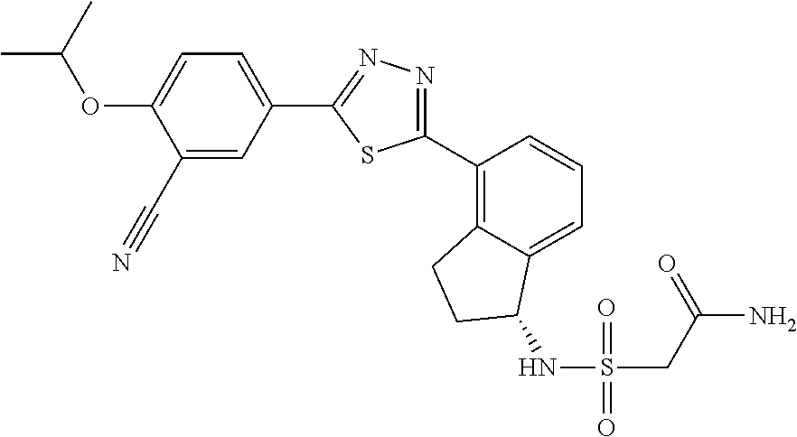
C1(C#N)=CC(C2=NN=C(C3=C4C(=CC=C3)C(NS(=O)(=O)CC(N)=O)CC4)S2)=CC=C1OC(C)C
